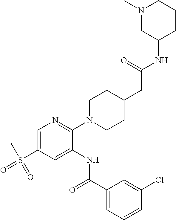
C1=C(S(C)(=O)=O)C=C(NC(C2=CC=CC(Cl)=C2)=O)C(N2CCC(CC(=O)NC3CCCN(C)C3)CC2)=N1
